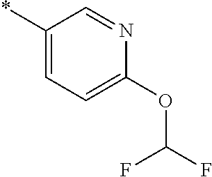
*C1=CC=C(OC(F)F)N=C1
